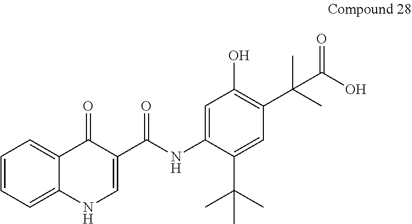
C1=CC=C2C(=C1)C(=O)C(C(=O)NC1=CC(O)=C(C(C)(C)C(O)=O)C=C1C(C)(C)C)=CN2
